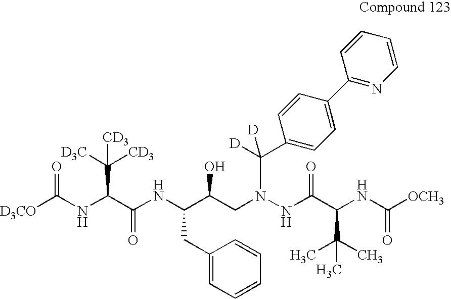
O=C(NC(C(=O)NC(CC1=CC=CC=C1)C(CN(NC(C(C(C)(C)C)NC([OCH3])=O)=O)C([D])(C1=CC=C(C2=NC=CC=C2)C=C1)[D])O)C([D3C])([CD3])[CD3])[D3CO]
